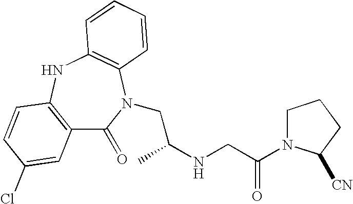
C12=C(NC3=C(N(CC(NCC(=O)N4CCCC4[CN])C)C1=O)C=CC=C3)C=CC(Cl)=C2
